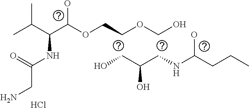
C(C(CNC(CCC)O)O)O.CC(C(C(OCCOCO)O)NC(CN)=O)C.Cl
